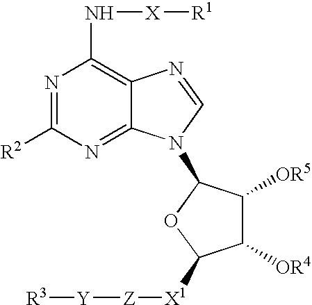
N1=C([R2])N=C2C(=C1N[X][R1])N=CN2C1C([OR5])C([OR4])C([X1][Z][Y][R3])O1
